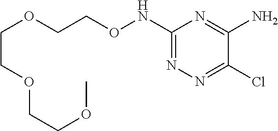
ClC1=NN=C(NOCCOCCOCCOC)N=C1N
